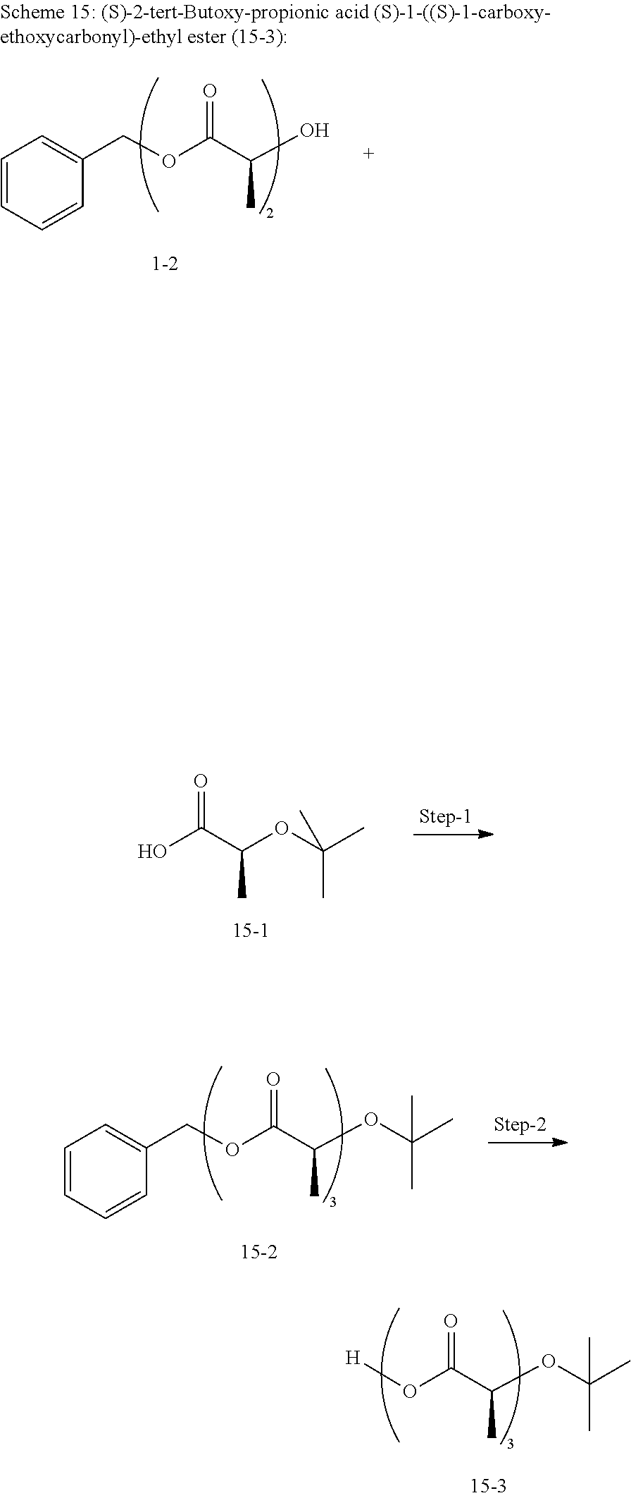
C1(COC(C(OC(C)(C)C)C)=O)=CC=CC=C1.[H]OC(C(OC(C)(C)C)C)=O.C1(COC(C(O)C)=O)=CC=CC=C1.OC(=O)C(OC(C)(C)C)C
